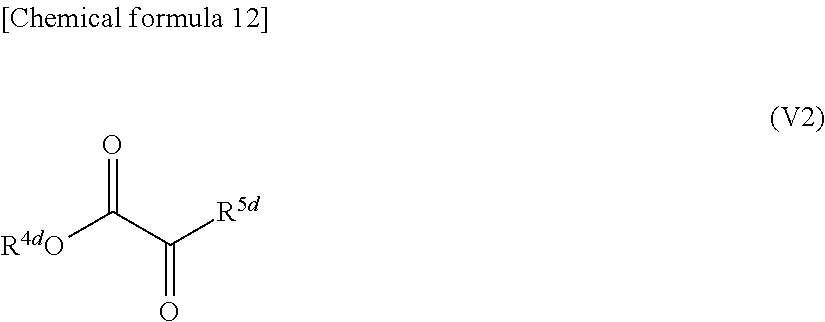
O=C(C(=O)[R4dO])[R5d]
